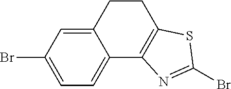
C12=CC(Br)=CC=C1C1=C(CC2)SC(Br)=N1
